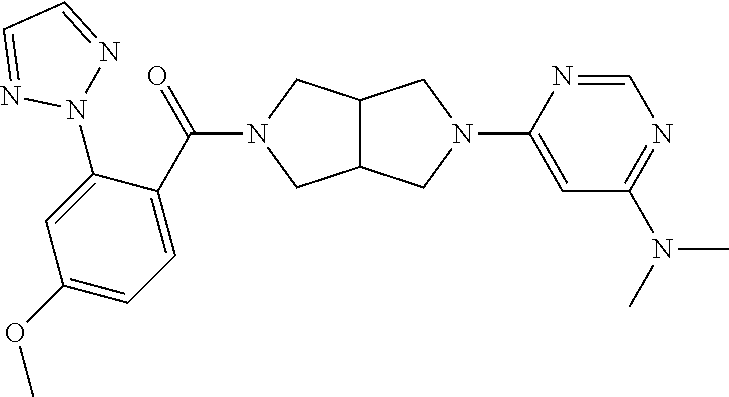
C(=O)(N1CC2C(C1)CN(C1=CC(N(C)C)=NC=N1)C2)C1=CC=C(OC)C=C1N1N=CC=N1
